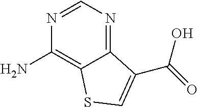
C12=NC=NC(N)=C1SC=C2C(O)=O
